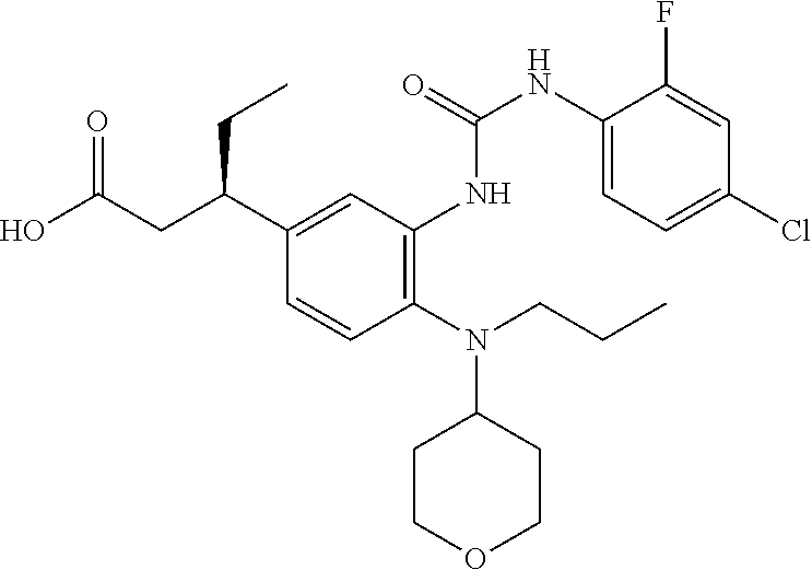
N(C1CCOCC1)(CCC)C1=C(NC(NC2=CC=C(Cl)C=C2F)=O)C=C(C(CC(O)=O)CC)C=C1
